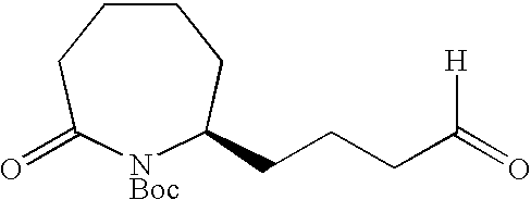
C1CCC(=O)[NBoc]C(CCCC(=O)[H])C1
